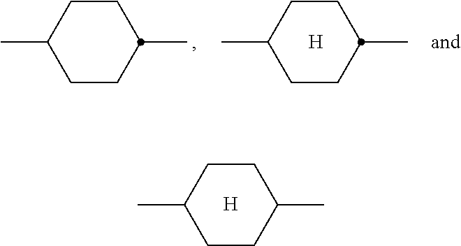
C1CC(C)CCC1C.[H].C1CC(C)CCC1C.C1CC(C)CCC1C.[H]
